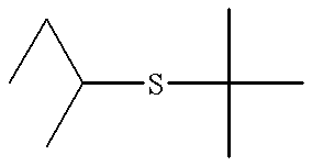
C(SC(C)(C)C)(CC)C
